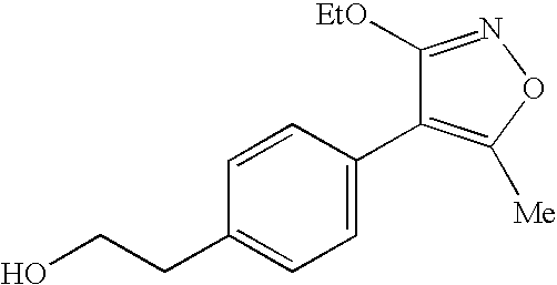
C1([EtO])=NOC([Me])=C1C1=CC=C(CCO)C=C1
